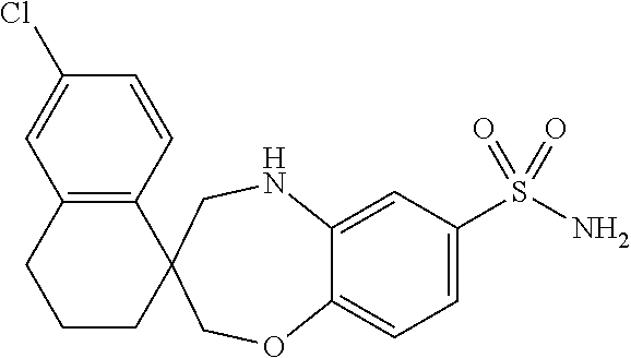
C12=C(C3(CCC1)COC1=CC=C(S(N)(=O)=O)C=C1NC3)C=CC(Cl)=C2
